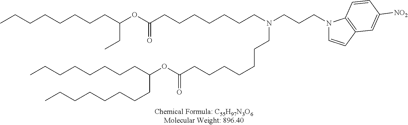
N1(CCCN(CCCCCCCC(OC(CCCCCCCC)CCCCCCCC)=O)CCCCCCCC(OC(CC)CCCCCCCC)=O)C=CC2=C1C=CC([NO2])=C2
